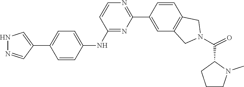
O=C(N1CC2=C(C=CC(C3=NC=CC(NC4=CC=C(C5=CNN=C5)C=C4)=N3)=C2)C1)C1CCCN1C
